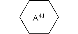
[A41].C1CC(C)CCC1C
